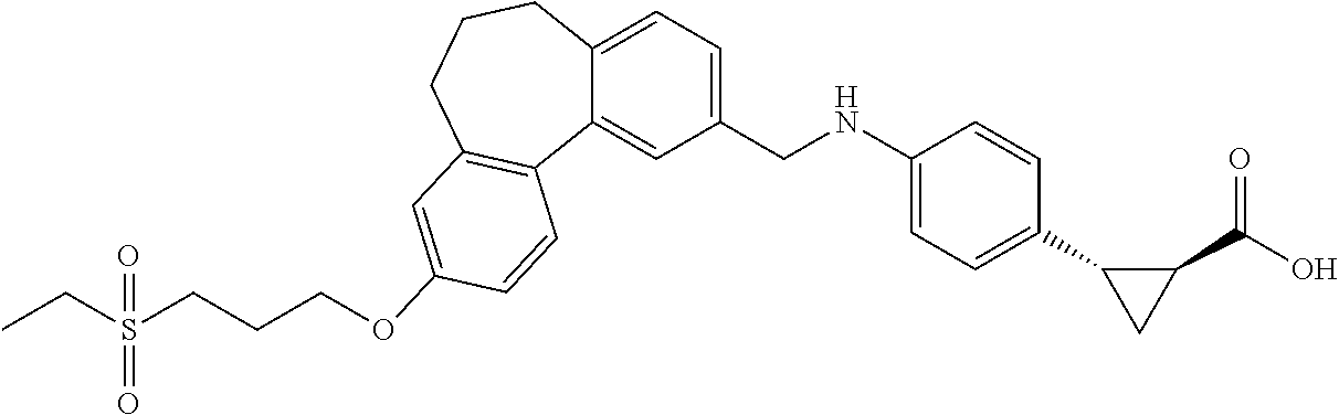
CCS(CCCOC1=CC2=C(C3=CC(CNC4=CC=C(C5C(C(=O)O)C5)C=C4)=CC=C3CCC2)C=C1)(=O)=O
